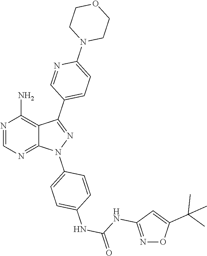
N1=CN=C2C(=C1N)C(C1=CC=C(N3CCOCC3)N=C1)=NN2C1=CC=C(NC(NC2=NOC(C(C)(C)C)=C2)=O)C=C1
